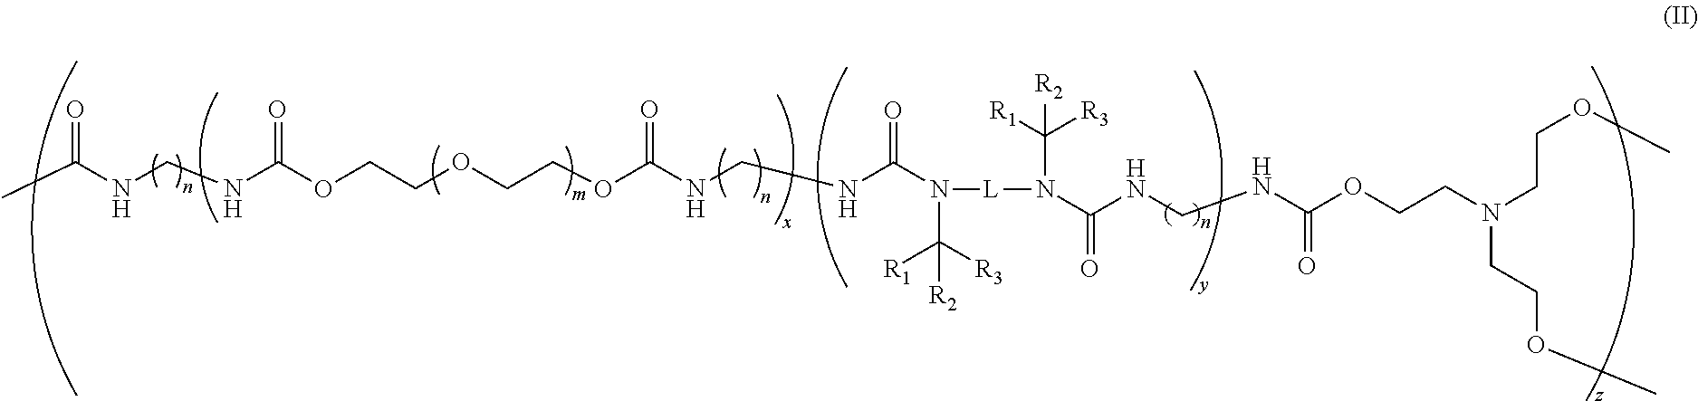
N(C(N([L]N(C(NCNC(OCCN(CCOC)CCOC)=O)=O)C([R1])([R3])[R2])C([R3])([R1])[R2])=O)CNC(OCCOCCOC(NCNC(C)=O)=O)=O
